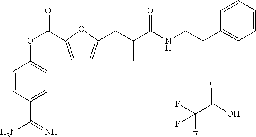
C1=C(C(OC2=CC=C(C(N)=N)C=C2)=O)OC(CC(C(NCCC2=CC=CC=C2)=O)C)=C1.FC(C(O)=O)(F)F
